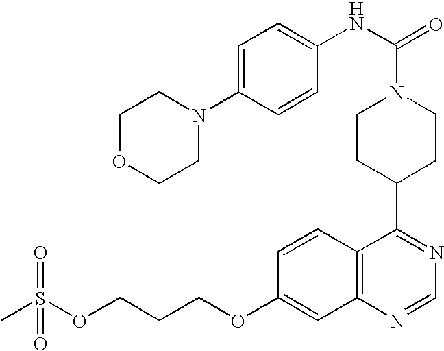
C1CC(C2=NC=NC3=C2C=CC(OCCCOS(C)(=O)=O)=C3)CCN1C(=O)NC1=CC=C(N2CCOCC2)C=C1
